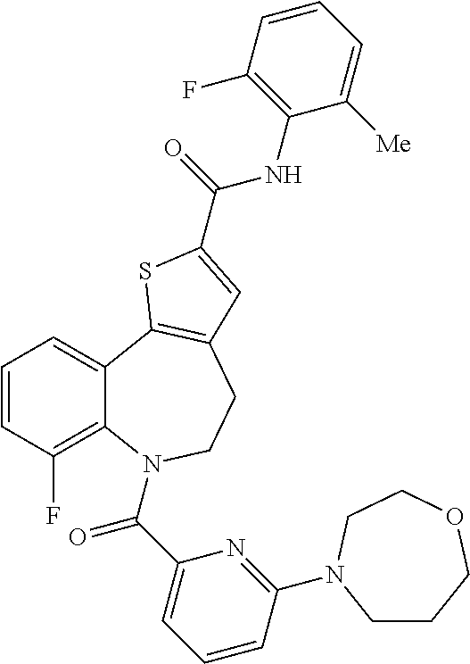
C1=CC(F)=C2C(=C1)C1=C(CCN2C(C2=CC=CC(N3CCCOCC3)=N2)=O)C=C(C(=O)NC2=C(F)C=CC=C2[Me])S1
